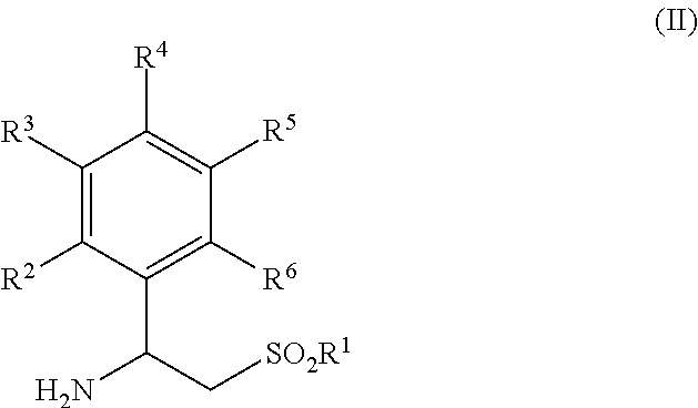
C1([R3])=C([R2])C(C(C[SO2R1])N)=C([R6])C([R5])=C1[R4]
